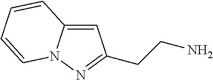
C1=C2N(N=C1CCN)C=CC=C2
